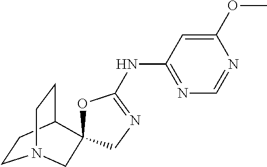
C1CC2CCN1CC21OC(NC2=NC=NC(OC)=C2)=NC1
